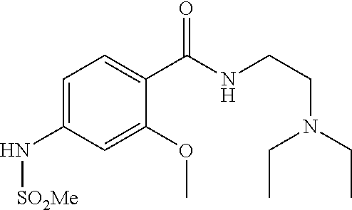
C1=C(N[SO2Me])C=C(OC)C(C(NCCN(CC)CC)=O)=C1
